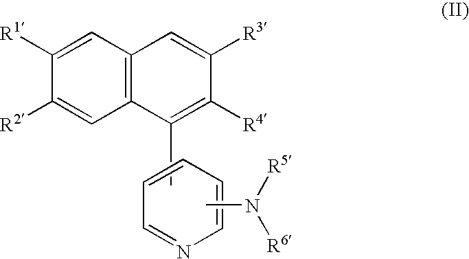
C1=C([R1])C([R2])=CC2=C1C=C([R3])C([R4])=C2C.C1=NC=CC=C1.CN([R5])[R6]
